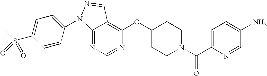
C12=NC=NC(OC3CCN(C(C4=CC=C(N)C=N4)=O)CC3)=C1C=NN2C1=CC=C(S(C)(=O)=O)C=C1
